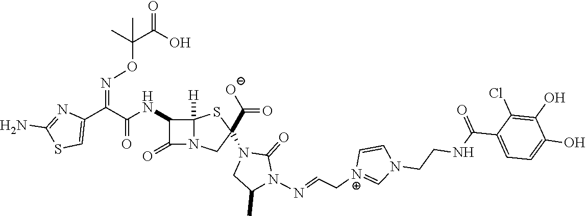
C(=O)(NC1C(=O)N2C1([H])SC(N1CC(C)N(N=CC[N+]3=CN(CCNC(C4=CC=C(O)C(O)=C4Cl)=O)C=C3)C1=O)(C([O-])=O)C2)C(C1=CSC(N)=N1)=NOC(C(O)=O)(C)C
